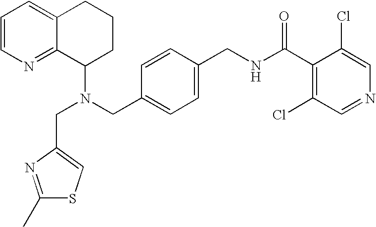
N(CC1=CC=C(CNC(C2=C(Cl)C=NC=C2Cl)=O)C=C1)(C1CCCC2=CC=CN=C12)CC1=CSC(C)=N1
